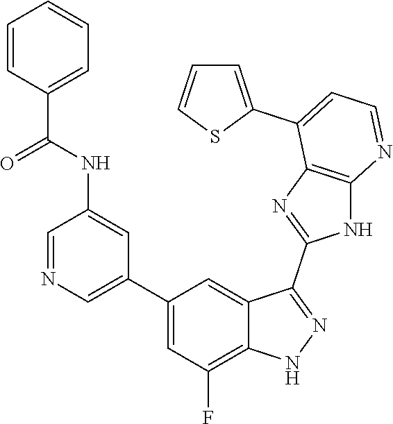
C1=NC=C(C2=CC(F)=C3C(=C2)C(C2=NC4=C(N2)N=CC=C4C2=CC=CS2)=NN3)C=C1NC(C1=CC=CC=C1)=O
